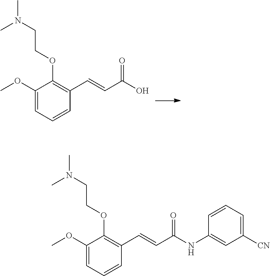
C1(OC)=CC=CC(C=CC(O)=O)=C1OCCN(C)C.C1(OC)=CC=CC(C=CC(NC2=CC([CN])=CC=C2)=O)=C1OCCN(C)C
